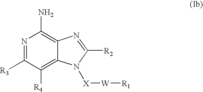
N1=C([R3])C([R4])=C2C(=C1N)N=C([R2])N2[X][W][R1]
